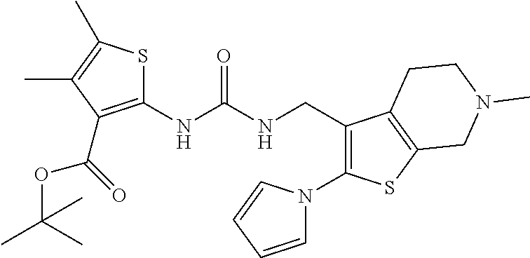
C1(NC(NCC2=C(N3C=CC=C3)SC3=C2CCN(C)C3)=O)=C(C(=O)OC(C)(C)C)C(C)=C(C)S1
